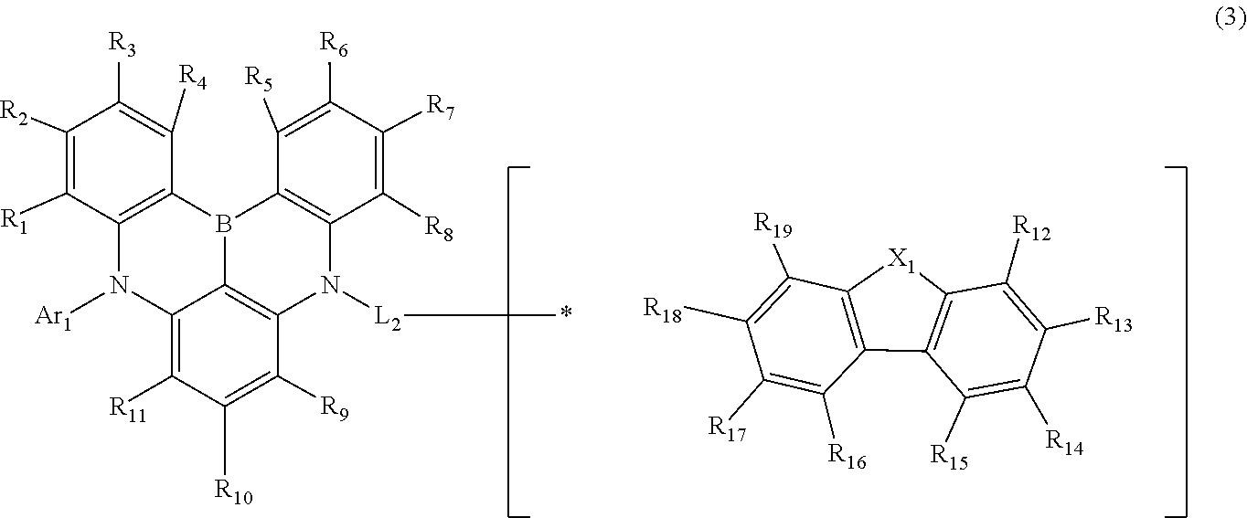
C12=C(N([L2]*)C3=C4B1C1=C(C([R1])=C([R2])C([R3])=C1[R4])N([Ar1])C4=C([R11])C(C[R10])=C3[R9])C([R8])=C([R7])C([R6])=C2[R5].[R17]C1=C([R16])C2=C([X1]C3=C2C([R15])=C([R14])C([R13])=C3[R12])C([R19])=C1[R18]
